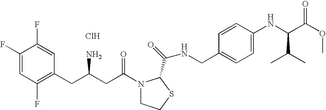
Cl.C1(F)=CC(F)=C(CC(CC(=O)N2CCSC2C(=O)NCC2=CC=C(NC(C(OC)=O)C(C)C)C=C2)N)C=C1F
